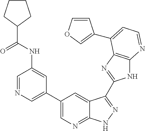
C1=NC=C(C2=CN=C3C(=C2)C(C2=NC4=C(N2)N=CC=C4C2=COC=C2)=NN3)C=C1NC(C1CCCC1)=O
